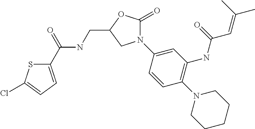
C1(C(=O)NCC2OC(=O)N(C3=CC(NC(C=C(C)C)=O)=C(N4CCCCC4)C=C3)C2)=CC=C(Cl)S1
